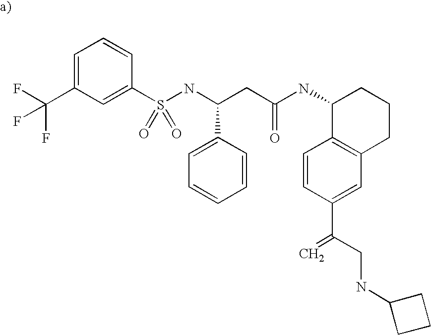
C1(NCC(C2=CC3=C(C=C2)C(NC(CC(NS(C2=CC(C(F)(F)F)=CC=C2)(=O)=O)C2=CC=CC=C2)=O)CCC3)=C)CCC1
